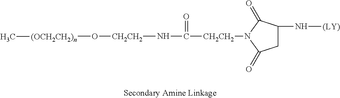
C([CH2CH2]N1C(=O)CC(N[(LY)])C1=O)(=O)N[CH2CH2]O[(OCH2CH2)n]C
